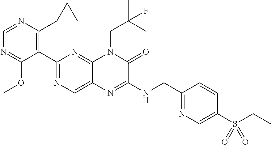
C1(C2=NC=C3C(=N2)N(CC(C)(C)F)C(=O)C(NCC2=NC=C(S(CC)(=O)=O)C=C2)=N3)=C(C2CC2)N=CN=C1OC
